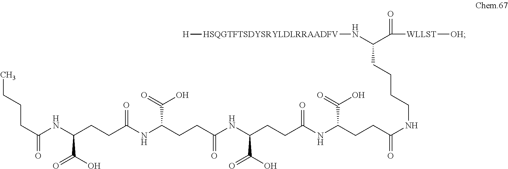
C(NC(CCC(NC(CCC(NC(CCC(NC(CCC(NCCCCC(C([WLLST][OH])=O)N[HSQGTFTSDYSRYLDLRRAADFV][H])=O)C(O)=O)=O)C(O)=O)=O)C(O)=O)=O)C(O)=O)(CCCC)=O
